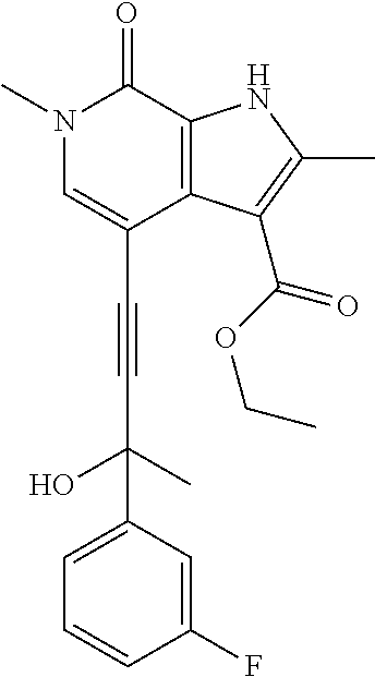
C(C1=CN(C)C(=O)C2=C1C(C(OCC)=O)=C(C)N2)#CC(O)(C)C1=CC=CC(F)=C1
